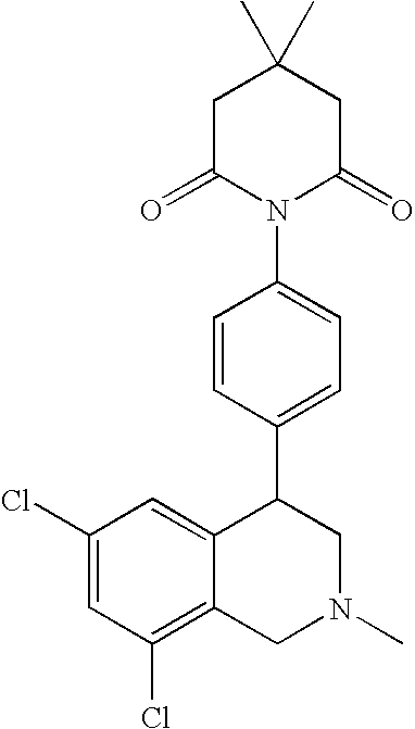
C1(Cl)=CC(Cl)=C2C(=C1)C(C1=CC=C(N3C(=O)CC(C)(C)CC3=O)C=C1)CN(C)C2
